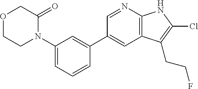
N1(C2=CC=CC(C3=CC4=C(N=C3)NC(Cl)=C4CCF)=C2)C(=O)COCC1
